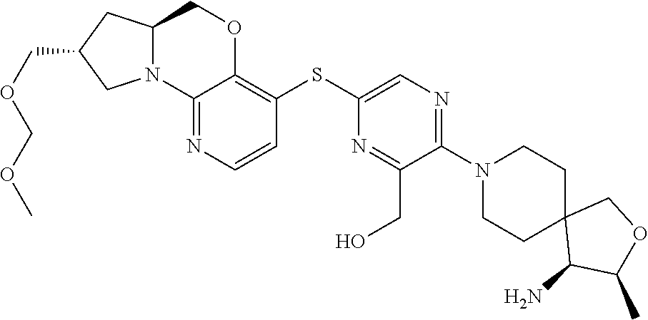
C1(N)C(C)OCC12CCN(C1=NC=C(SC3=C4OCC5CC(COCOC)CN5C4=NC=C3)N=C1CO)CC2
